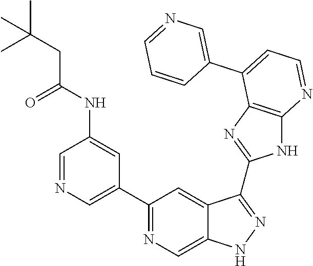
C1=NC=C(C2=NC=C3C(=C2)C(C2=NC4=C(N2)N=CC=C4C2=CN=CC=C2)=NN3)C=C1NC(=O)CC(C)(C)C
